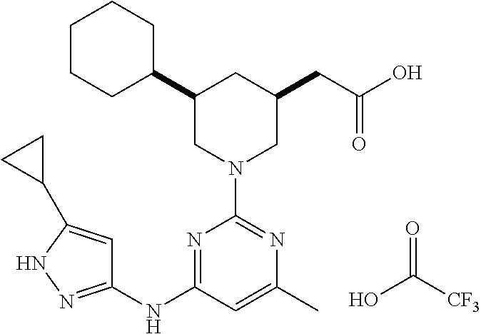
C1(C2CCCCC2)CN(C2=NC(C)=CC(NC3=NNC(C4CC4)=C3)=N2)CC(CC(O)=O)C1.O=C(O)[CF3]
